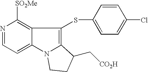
N1=CC=C2C(=C1[SO2Me])C(SC1=CC=C(Cl)C=C1)=C1N2CCC1C[CO2H]
